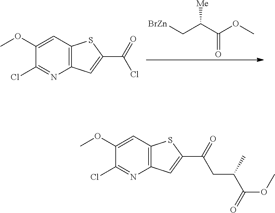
[BrZn]CC(C(OC)=O)[Me].C1(OC)=CC2=C(N=C1Cl)C=C(C(=O)Cl)S2.C1(OC)=CC2=C(N=C1Cl)C=C(C(=O)CC(C(=O)OC)C)S2
